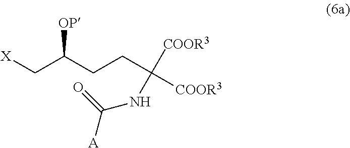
C(CC([COOR3])([COOR3])NC([A])=O)C(C[X])[OP]
